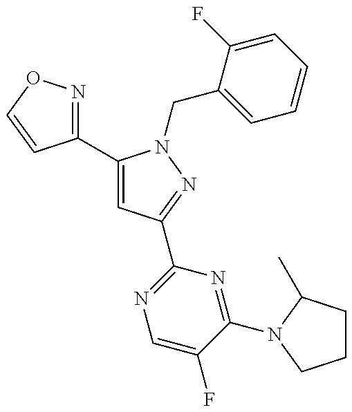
C1(C2=CC(C3=NC=C(F)C(N4C(C)CCC4)=N3)=NN2CC2=CC=CC=C2F)=NOC=C1
